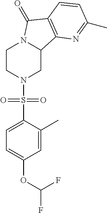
C1CN(S(C2=CC=C(OC(F)F)C=C2C)(=O)=O)CC2N1C(=O)C1=C2N=C(C)C=C1
